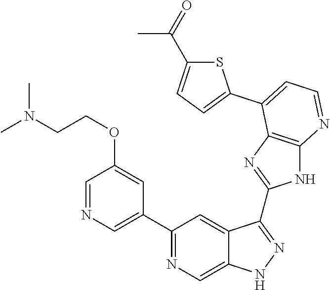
C1(C2=NC=C3C(=C2)C(C2=NC4=C(N2)N=CC=C4C2=CC=C(C(=O)C)S2)=NN3)=CN=CC(OCCN(C)C)=C1
